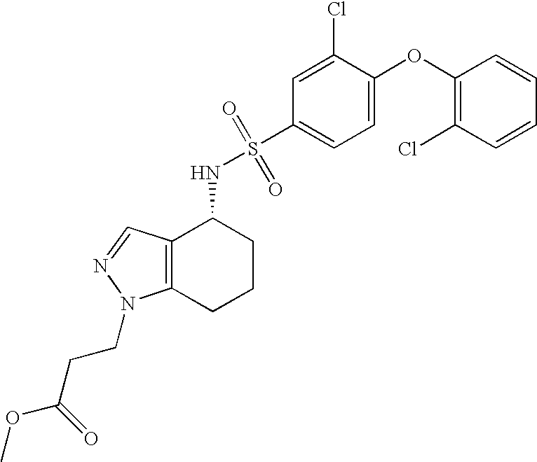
S(NC1C2=C(CCC1)N(CCC(OC)=O)N=C2)(=O)(=O)C1=CC=C(OC2=C(Cl)C=CC=C2)C(Cl)=C1
